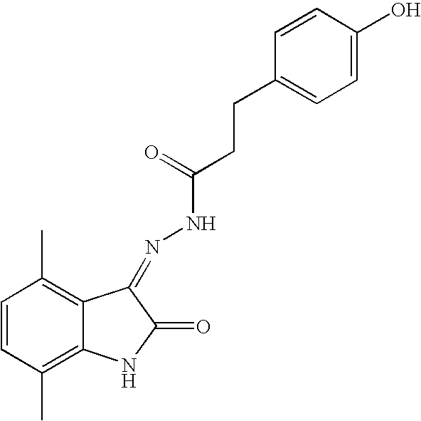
C1=CC(C)=C2C(=C1C)C(=NNC(CCC1=CC=C(O)C=C1)=O)C(=O)N2
